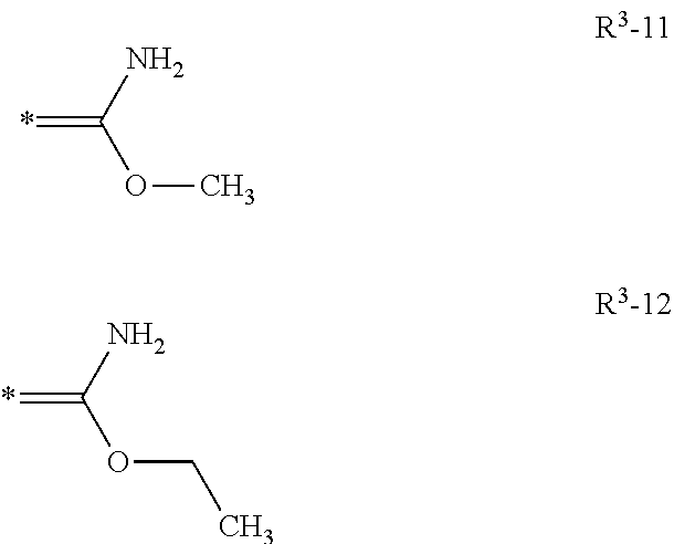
NC(OC)=*.*=C(N)OCC
